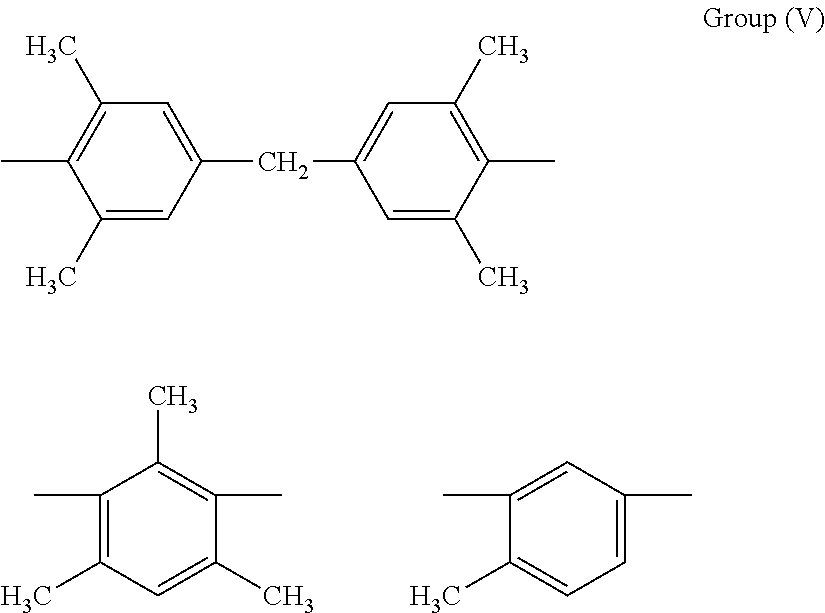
C1(C)=C(C)C=C(C)C(C)=C1C.C1(C)=CC(C)=CC=C1C.C1(C)=CC(CC2=CC(C)=C(C)C(C)=C2)=CC(C)=C1C
